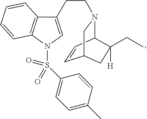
C1(CCN2C3C=CC(C2)CC3([H])CC)=CN(S(C2=CC=C(C)C=C2)(=O)=O)C2=C1C=CC=C2
